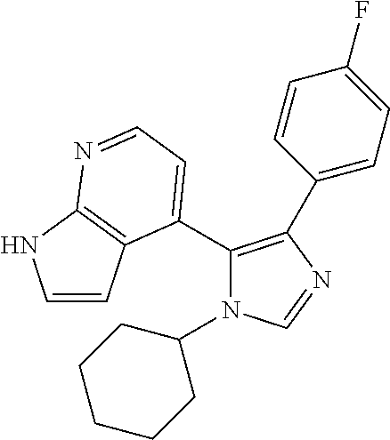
C1(C2=CC=NC3=C2C=CN3)=C(C2=CC=C(F)C=C2)N=CN1C1CCCCC1
